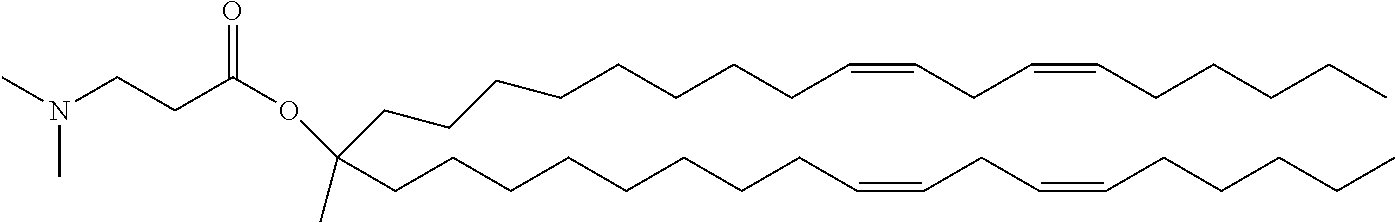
C(OC(CCN(C)C)=O)(CCCCCCCCC=CCC=CCCCCC)(CCCCCCCCC=CCC=CCCCCC)C
